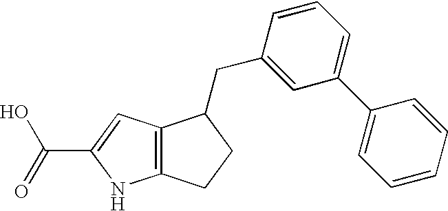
C12=C(C=C(C(=O)O)N1)C(CC1=CC(C3=CC=CC=C3)=CC=C1)CC2
